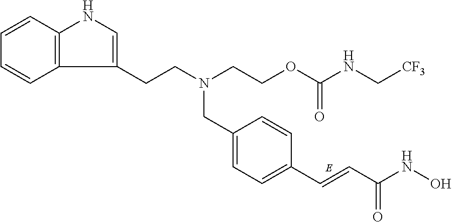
C1=CC2=C(C=C1)C(CCN(CC1=CC=C(C=CC(NO)=O)C=C1)CCOC(NC[CF3])=O)=CN2
